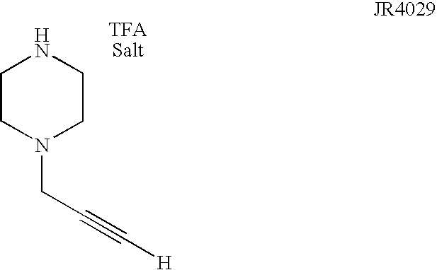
C1CN(CC#C[H])CCN1
